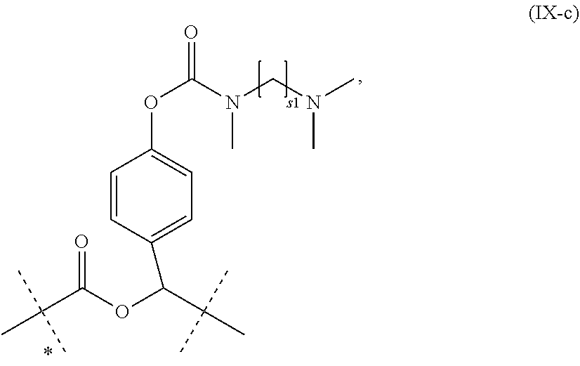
C1=CC(C(C(C)(C)C)OC(C(C)(C)C)=O)=CC=C1OC(N(CN(C)C)C)=O
